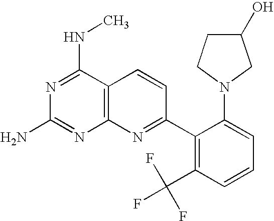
C12=C(C(NC)=NC(N)=N1)C=CC(C1=C(C(F)(F)F)C=CC=C1N1CCC(O)C1)=N2
